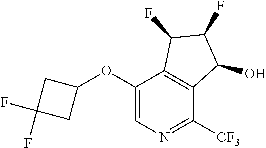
C1(OC2CC(F)(F)C2)=CN=C([CF3])C2=C1C(F)C(F)C2O
